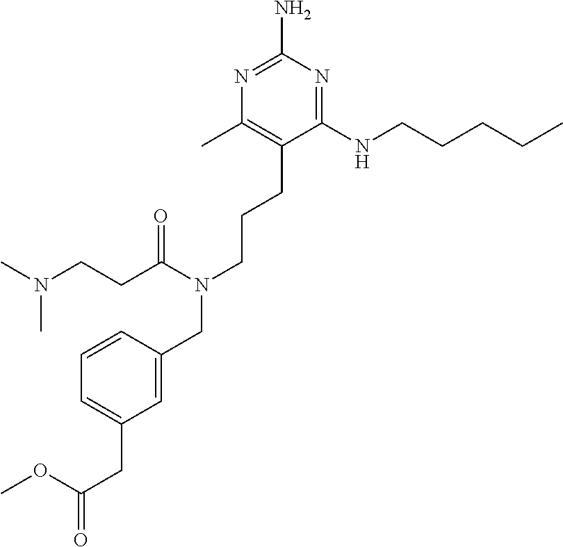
C1(NCCCCC)=NC(N)=NC(C)=C1CCCN(CC1=CC(CC(=O)OC)=CC=C1)C(CCN(C)C)=O
